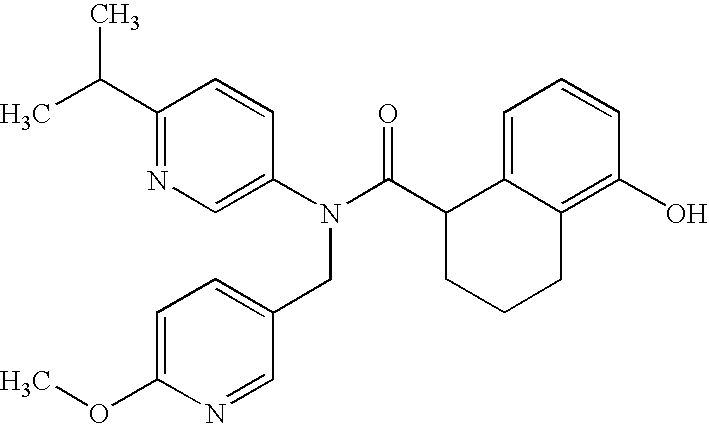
N1=C(C(C)C)C=CC(N(C(C2CCCC3=C(O)C=CC=C23)=O)CC2=CC=C(OC)N=C2)=C1
